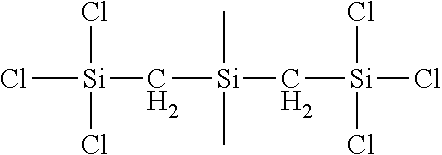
Cl[Si](C[Si](C[Si](Cl)(Cl)Cl)(C)C)(Cl)Cl
